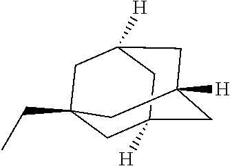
C1C2([H])CC3([H])CC([H])(CC1(CC)C3)C2
